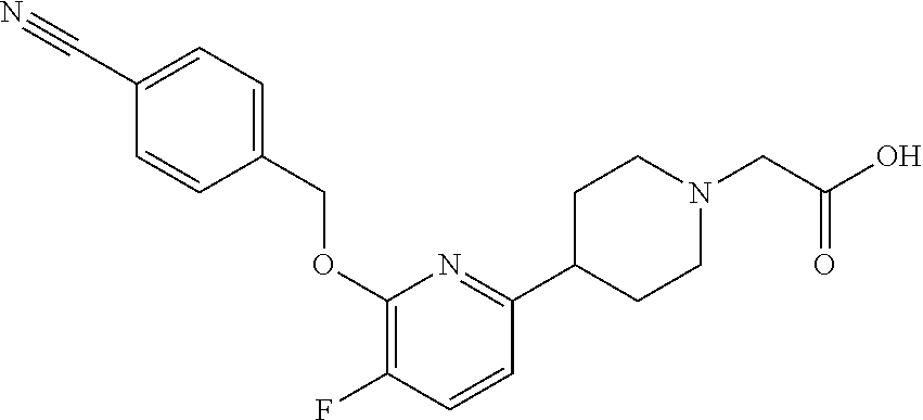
C1(F)=C(OCC2=CC=C(C#N)C=C2)N=C(C2CCN(CC(=O)O)CC2)C=C1
